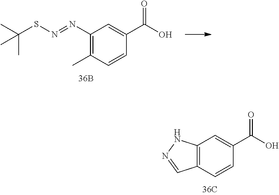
C1(N=NSC(C)(C)C)=C(C)C=CC(C(O)=O)=C1.C12=C(C=CC(C(O)=O)=C1)C=NN2
